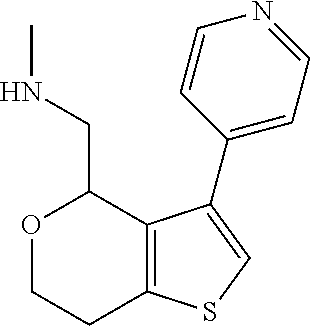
O1CCC2=C(C1CNC)C(C1=CC=NC=C1)=CS2
